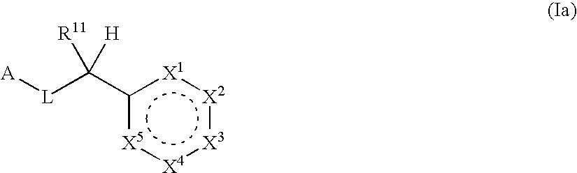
c1(C([L][A])([R11])[H])[X5]:[X4]:[X3]:[X2]:[X1]1
